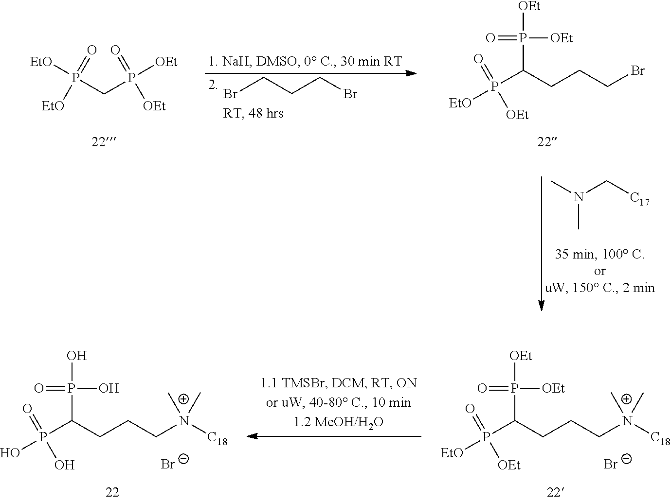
[EtO]P(CP([OEt])(=O)[OEt])(=O)[EtO].BrCCCBr.P(C(CCCBr)P([OEt])([OEt])=O)([EtO])(=O)[OEt].CN(C[C17])C.P(C(CCC[N+]([C18])(C)C)P([OEt])([OEt])=O)([EtO])(=O)[OEt].[Br-].P(C(CCC[N+]([C18])(C)C)P(O)(O)=O)(O)(=O)O.[Br-]
